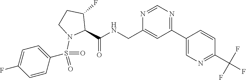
C(C1=CC(C2=CN=C(C(F)(F)F)C=C2)=NC=N1)NC(C1C(F)CCN1S(=O)(=O)C1=CC=C(F)C=C1)=O
